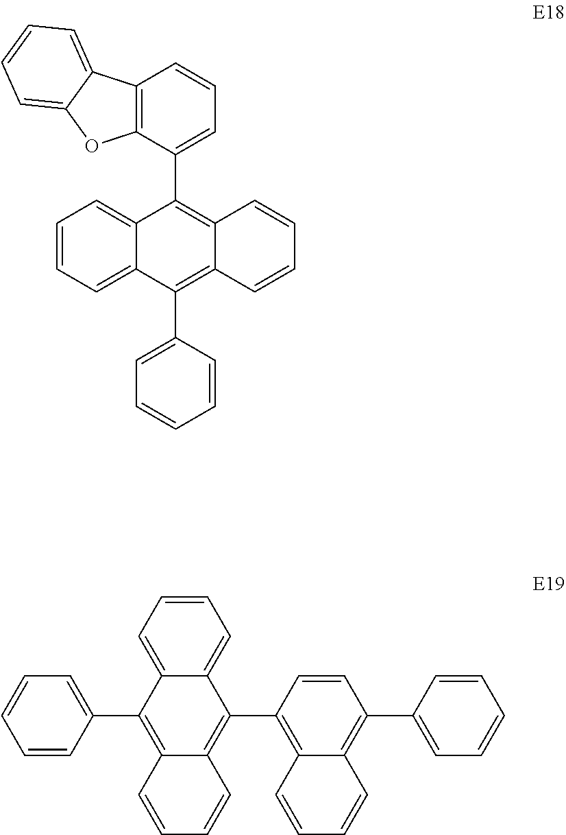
C1=C2C(=CC=C1)C(C1=CC=CC=C1)=C1C(=C2C2=CC=CC3=C2OC2=CC=CC=C32)C=CC=C1.C1=CC=C2C(=C1)C(C1=C3C(=C(C4=CC=CC=C4)C=C1)C=CC=C3)=C1C(=C2C2=CC=CC=C2)C=CC=C1
